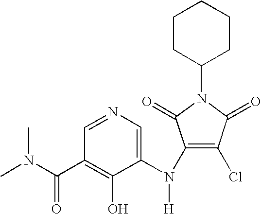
C1=NC=C(N(C2=C(Cl)C(=O)N(C3CCCCC3)C2=O)[H])C(O)=C1C(N(C)C)=O
